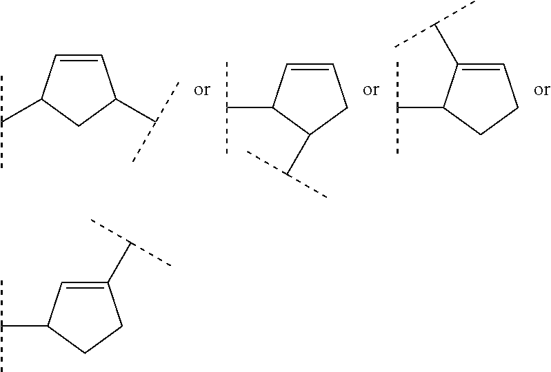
C1=C(C(C)C)C(C(C)C)CC1.C1=CC(C(C)C)CC1C(C)C.C1=CC(C(C)C)C(C(C)C)C1.C1(C(C)C)=CC(C(C)C)CC1
